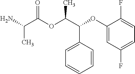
CC(C(=O)OC(C(C1=CC=CC=C1)OC1=CC(F)=CC=C1F)C)N
